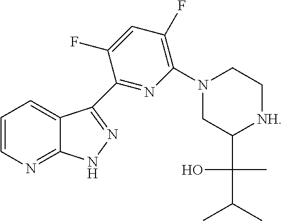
C1=CN=C2C(=C1)C(C1=NC(N3CC(C(O)(C)C(C)C)[NH]CC3)=C(F)C=C1F)=NN2
